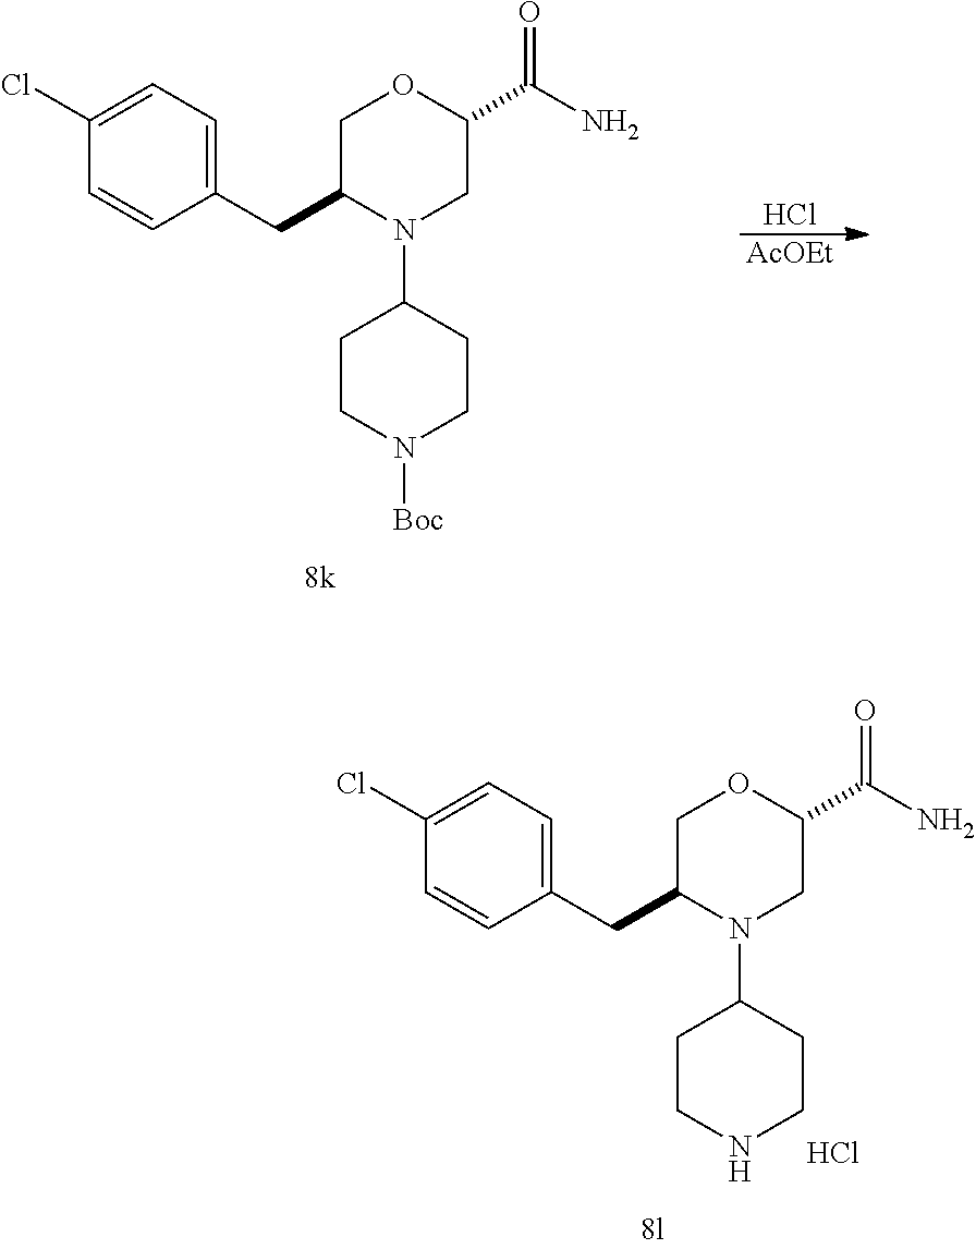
C1=CC(CC2N(C3CCN([Boc])CC3)CC(C(N)=O)OC2)=CC=C1Cl.Cl.[AcOEt].C1=CC(CC2N(C3CCNCC3)CC(C(N)=O)OC2)=CC=C1Cl.Cl
